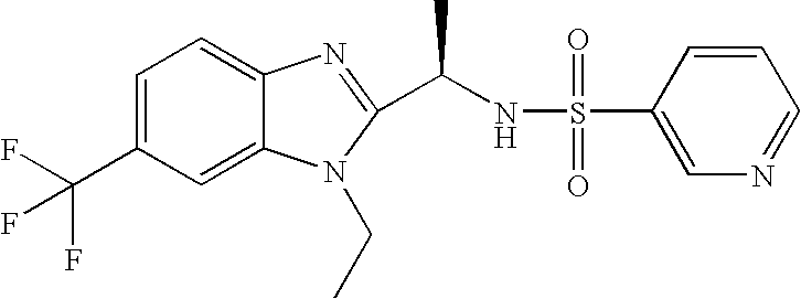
C1=C(C(F)(F)F)C=C2C(=C1)N=C(C(NS(=O)(=O)C1=CN=CC=C1)C)N2CC
